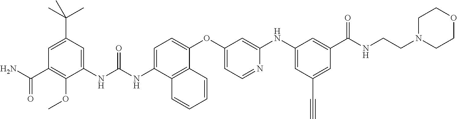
C1(C(C)(C)C)=CC(C(N)=O)=C(OC)C(NC(NC2=CC=C(OC3=CC=NC(NC4=CC(C#C)=CC(C(NCCN5CCOCC5)=O)=C4)=C3)C3=C2C=CC=C3)=O)=C1
